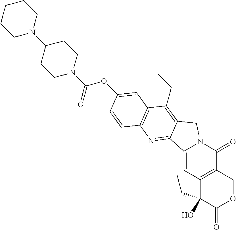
C12=C(COC(=O)C1(CC)O)C(=O)N1C(=C2)C2=NC3=C(C(CC)=C2C1)C=C(OC(N1CCC(N2CCCCC2)CC1)=O)C=C3
